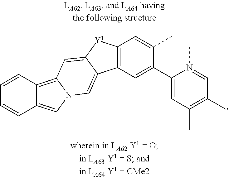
C12=C([Y1]C3=CC4=C5C(=CN4C=C13)C=CC=C5)C=C(C)C(C1=CC(C)=C(C)C=N1C)=C2
